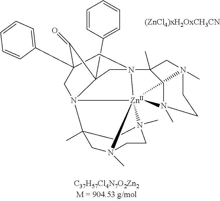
C12(C3=CC=CC=C3)C(=O)C3(C4=CC=CC=C4)CN4(C5(C)CN6(C)[Zn]478(N1(C3)C1(C)CN7(C)CCN8(C)C1)N(C)(CC6)C5)C2
